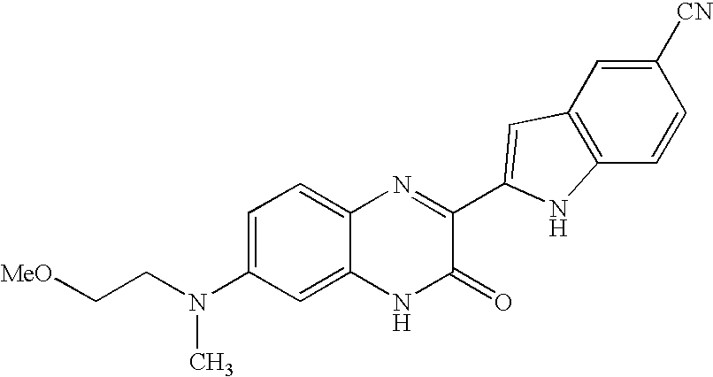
C1=C2C(=CC=C1N(CC[MeO])C)N=C(C1=CC3=C(C=CC([CN])=C3)N1)C(=O)N2
